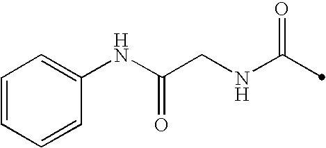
C(NC(=O)C)C(NC1=CC=CC=C1)=O
